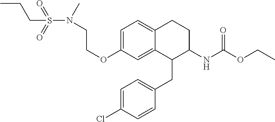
C1=C(OCCN(S(=O)(=O)CCC)C)C=C2C(=C1)CCC(NC(=O)OCC)C2CC1=CC=C(Cl)C=C1
